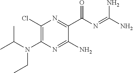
C1(Cl)=C(N(C(C)C)CC)N=C(N)C(C(N=C(N)N)=O)=N1
